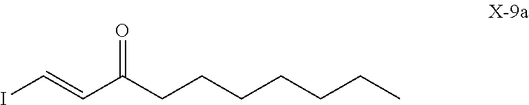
C(C(CCCCCCC)=O)=CI
